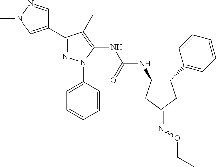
C1(NC(NC2=C(C)C(C3=CN(C)N=C3)=NN2C2=CC=CC=C2)=O)C(C2=CC=CC=C2)CC(=NOCC)C1
